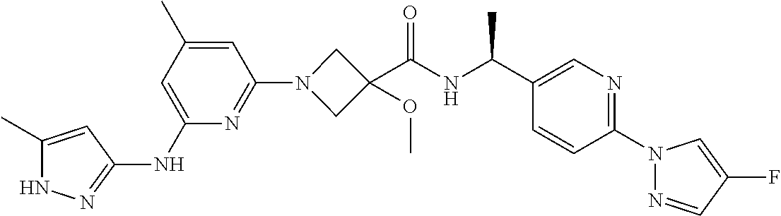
N1C(C)=CC(NC2=CC(C)=CC(N3CC(C(NC(C4=CN=C(N5N=CC(F)=C5)C=C4)C)=O)(OC)C3)=N2)=N1
